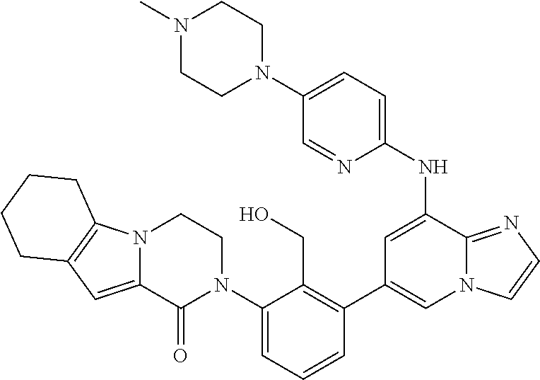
N12C(=CC3=C1CCCC3)C(=O)N(C1=CC=CC(C3=CN4C(=NC=C4)C(NC4=CC=C(N5CCN(C)CC5)C=N4)=C3)=C1CO)CC2
